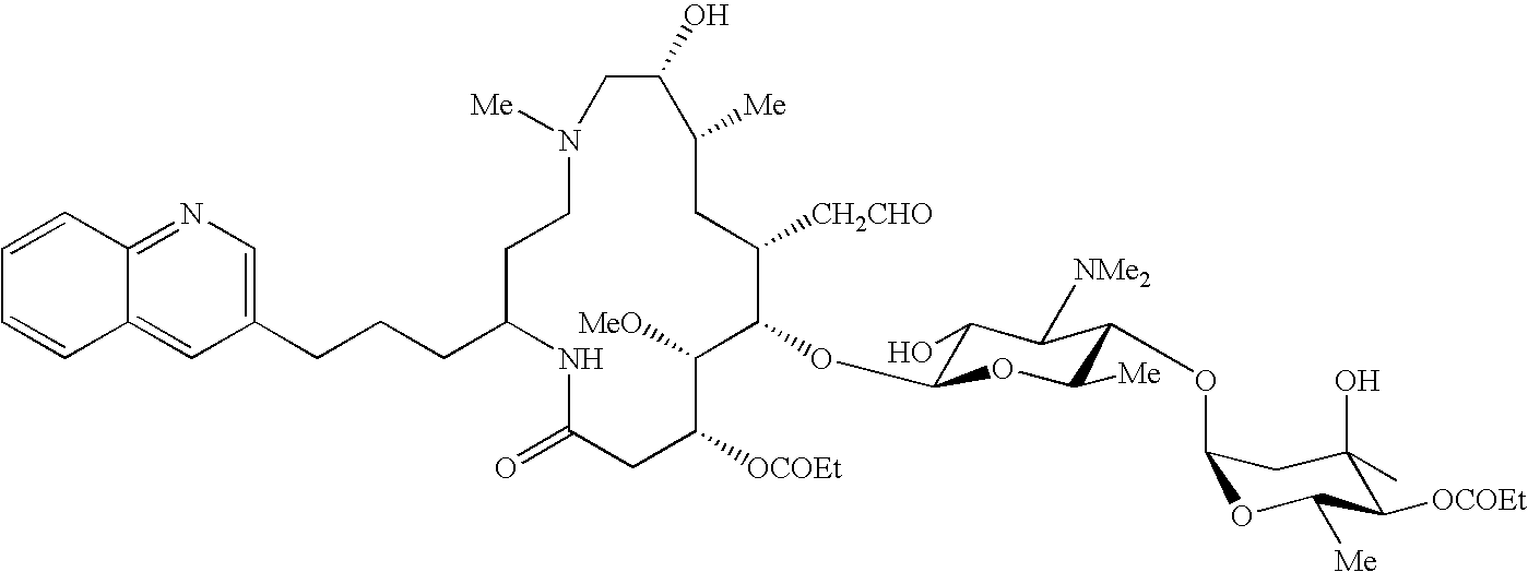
N1([Me])CCC(CCCC2=CN=C3C(=C2)C=CC=C3)NC(=O)CC([OCOEt])C([MeO])C(OC2C(O)C([NMe2])C(OC3OC([Me])C([OCOEt])C(O)(C)C3)C([Me])O2)C([CH2CHO])CC([Me])C(O)C1
